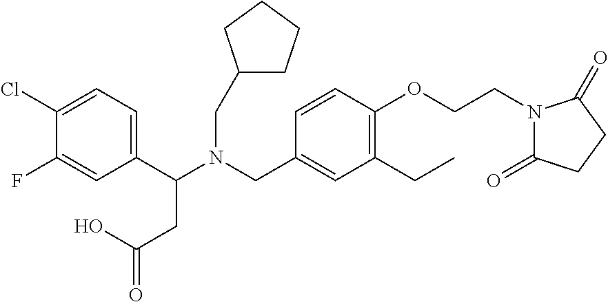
C1(C(N(CC2=CC(CC)=C(OCCN3C(=O)CCC3=O)C=C2)CC2CCCC2)CC(=O)O)=CC=C(Cl)C(F)=C1
